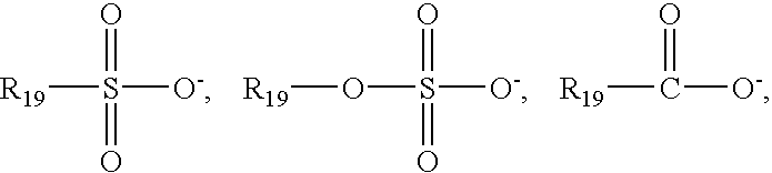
[R19]S(=O)([O-])=O.O(S(=O)([O-])=O)[R19].[R19]C(=O)[O-]
